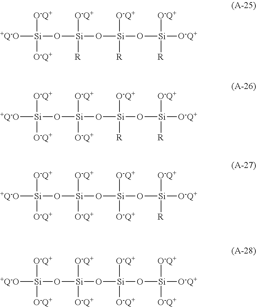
[Si]([O-Q+])([O-Q+])([O-Q+])O[Si]([O-Q+])([O-Q+])O[Si]([O-Q+])([O-Q+])O[Si]([+Q-O])([O-Q+])[O-Q+].[Si]([O-Q+])([O-Q+])([R])O[Si]([O-Q+])([O-Q+])O[Si]([O-Q+])([O-Q+])O[Si]([+Q-O])([O-Q+])[O-Q+].[Si]([O-Q+])([O-Q+])([R])O[Si]([O-Q+])([R])O[Si]([O-Q+])([O-Q+])O[Si]([+Q-O])([O-Q+])[O-Q+].[Si]([O-Q+])([O-Q+])([R])O[Si]([O-Q+])([R])O[Si]([O-Q+])([R])O[Si]([+Q-O])([O-Q+])[O-Q+]
